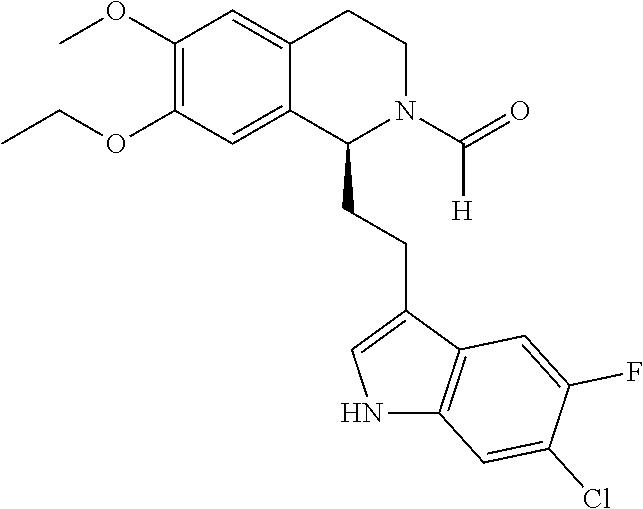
C1(OC)=C(OCC)C=C2C(=C1)CCN(C(=O)[H])C2CCC1=CNC2=C1C=C(F)C(Cl)=C2
